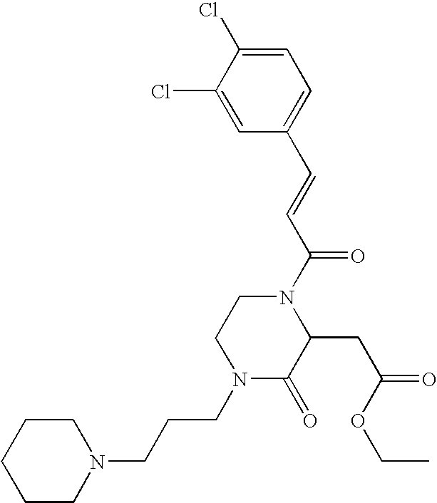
C1=C(Cl)C(Cl)=CC(C=CC(N2CCN(CCCN3CCCCC3)C(=O)C2CC(=O)OCC)=O)=C1
